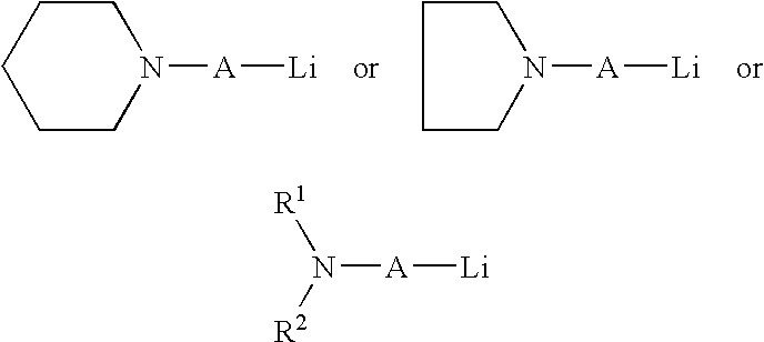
C1CCCCN1[A][Li].C1CCCN1[A][Li].[R1]N([R2])[A][Li]
